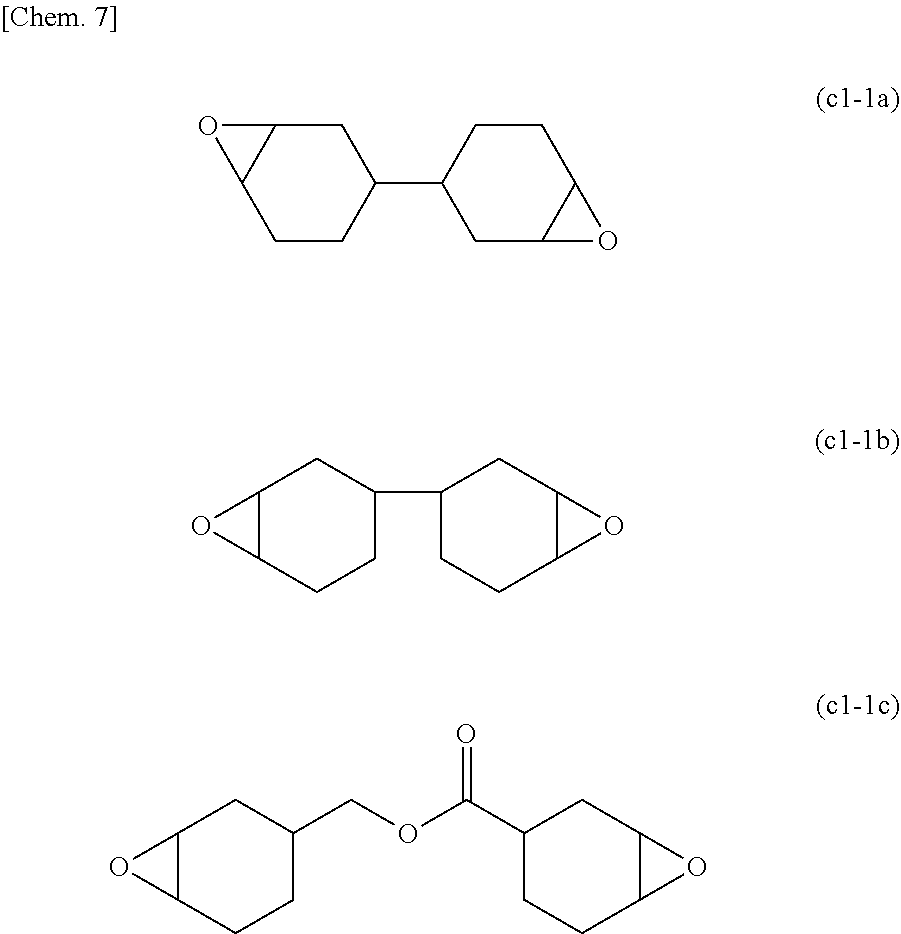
C1CC(C2CC3C(CC2)O3)CC2C1O2.C12C(CCC(C3CCC4C(C3)O4)C1)O2.C12C(CCC(COC(C3CCC4C(C3)O4)=O)C1)O2
